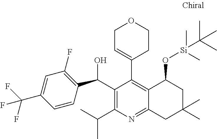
C1(C(C2=C(F)C=C(C(F)(F)F)C=C2)O)=C(C(C)C)N=C2C(=C1C1=CCOCC1)C(O[Si](C)(C)C(C)(C)C)CC(C)(C)C2
